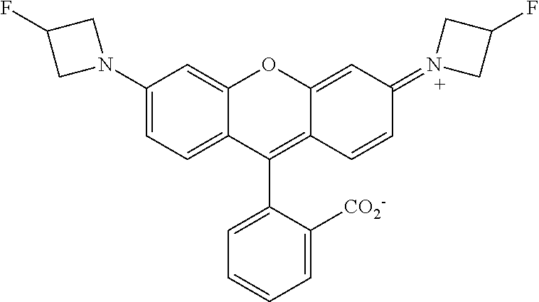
C1(N2CC(F)C2)=CC=C2C(=C1)OC1=CC(=N3CC(F)C3)C=CC1=C2C1=CC=CC=C1[CO2-]
